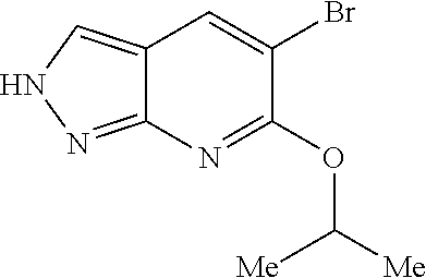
C12=CNN=C1N=C(OC([Me])[Me])C(Br)=C2
